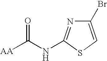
C1(Br)=CSC(NC([AA])=O)=N1
